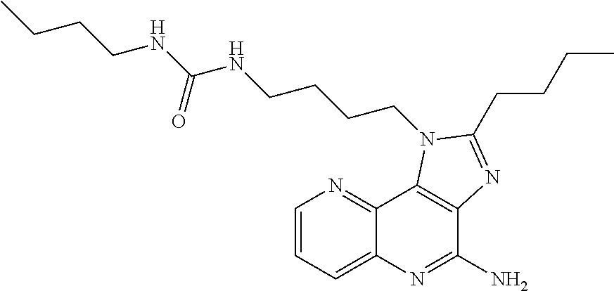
C1=CC=C2C(=N1)C1=C(C(N)=N2)N=C(CCCC)N1CCCCNC(NCCCC)=O
